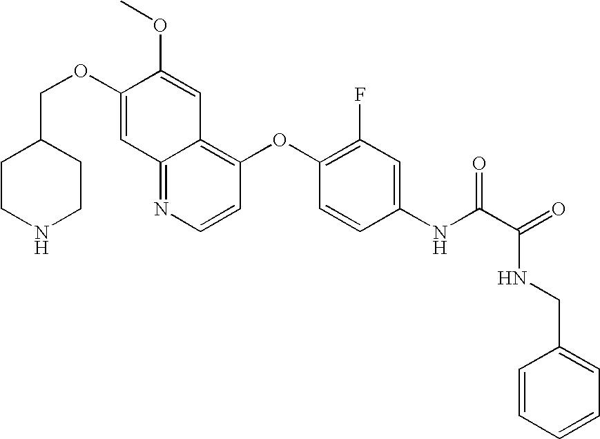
C12=NC=CC(OC3=C(F)C=C(NC(C(=O)NCC4=CC=CC=C4)=O)C=C3)=C1C=C(OC)C(OCC1CCNCC1)=C2
